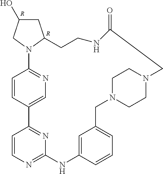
C1=CC2=CN=C1N1C(CC(O)C1)CCNC(=O)CN1CCN(CC3=CC=CC(=C3)NC3=NC=CC2=N3)CC1.[R].[R]
